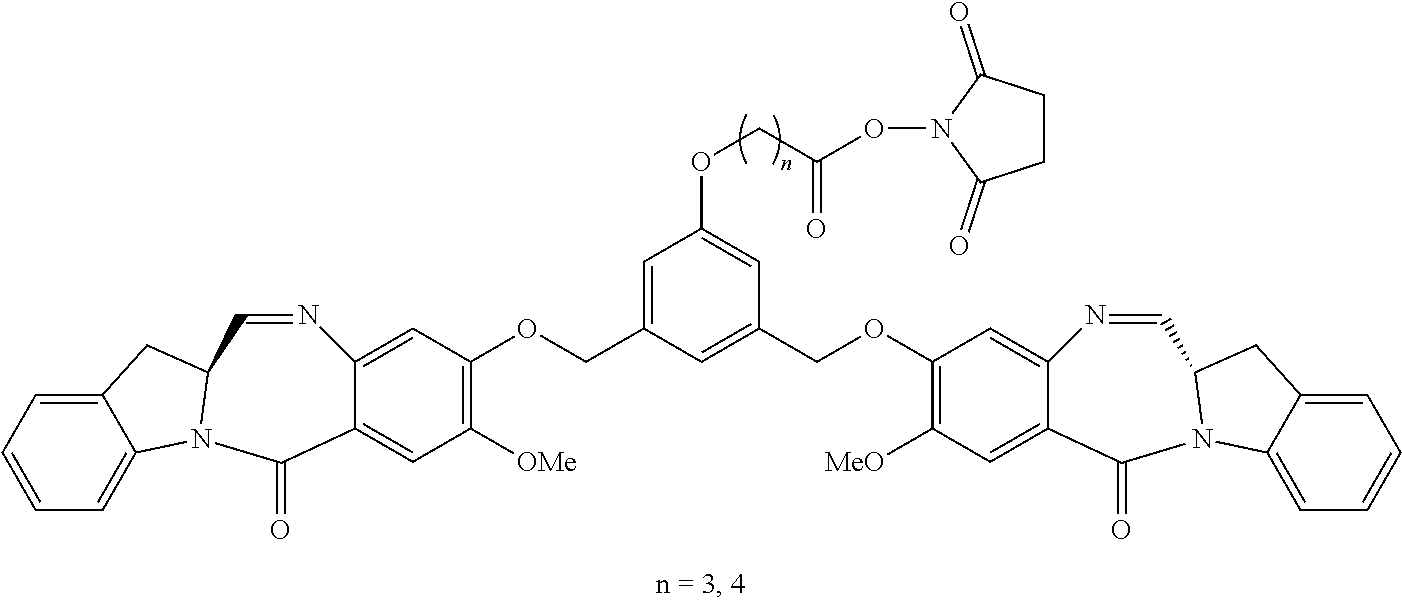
C1=C2C(=CC([OMe])=C1OCC1=CC(OCC(ON3C(=O)CCC3=O)=O)=CC(COC3=C([MeO])C=C4C(=C3)N=CC3N(C4=O)C4=CC=CC=C4C3)=C1)C(=O)N1C3=CC=CC=C3CC1C=N2
